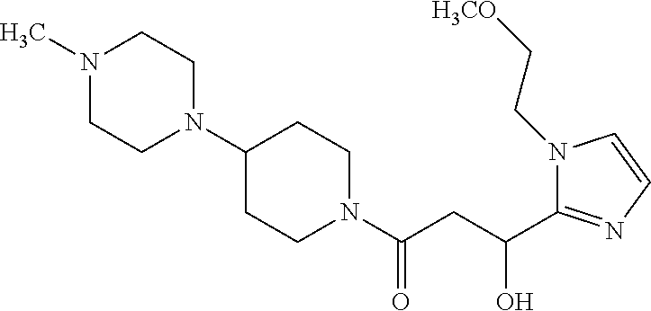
C1(N2CCN(C)CC2)CCN(C(CC(C2=NC=CN2CC[H3CO])O)=O)CC1
